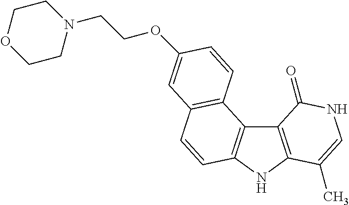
C12=C(NC3=C1C1=C(C=C3)C=C(OCCN3CCOCC3)C=C1)C(C)=CNC2=O
